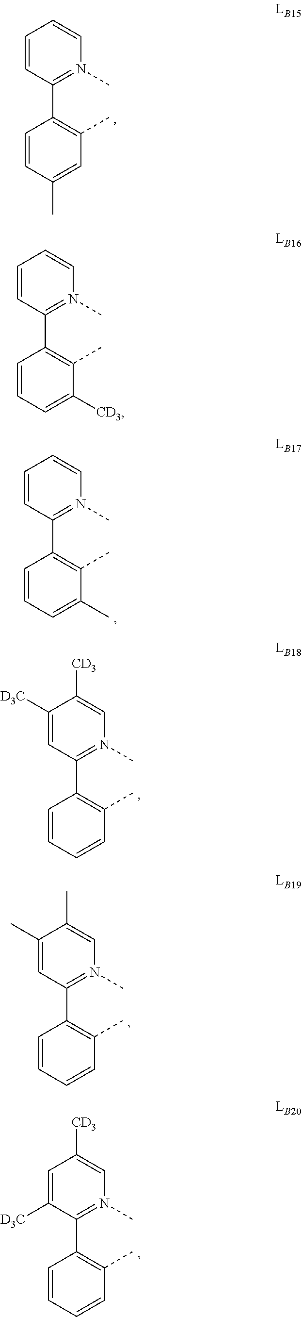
C1=CC(C2=C(C)C=C(C)C=C2)=N(C)C=C1.C1=CC(C2=C(C)C(C)=CC=C2)=N(C)C=C1.C1([D3C])=CC(C2=C(C)C=CC=C2)=N(C)C=C1[CD3].C1(C)=CC(C2=C(C)C=CC=C2)=N(C)C=C1C.C1=C([D3C])C(C2=C(C)C=CC=C2)=N(C)C=C1[CD3].C1=CC(C2=C(C)C([CD3])=CC=C2)=N(C)C=C1
